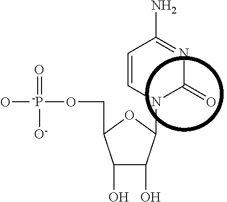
O[-P](OCC1C(O)C(O)C(N2C(=O)N=C(N)C=C2)O1)(=O)[O-]
